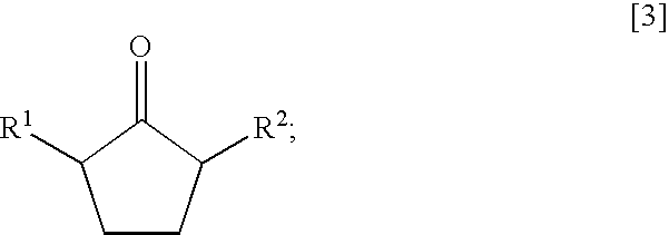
C1CC([R2])C(=O)C1[R1]
